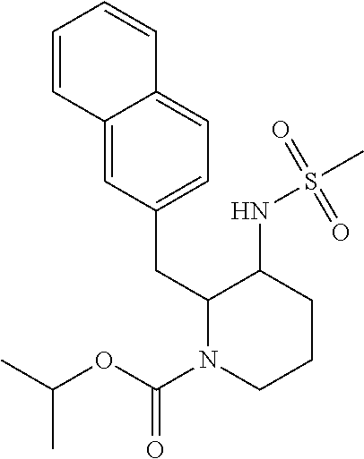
C12=CC(CC3N(C(=O)OC(C)C)CCCC3NS(C)(=O)=O)=CC=C1C=CC=C2
